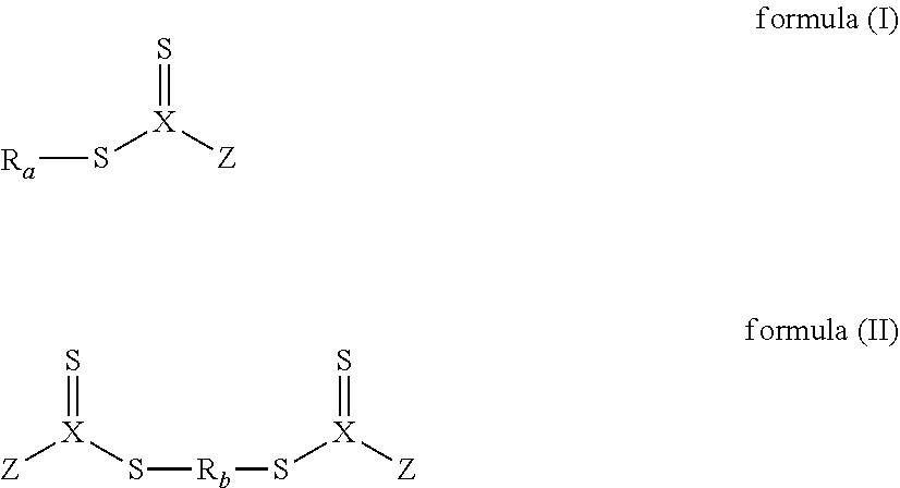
[Ra]S[X]([Z])=S.[Z][X](S[Rb]S[X]([Z])=S)=S
